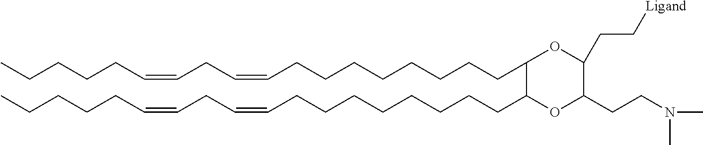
C1(CCCCCCCCC=CCC=CCCCCC)C(CCCCCCCCC=CCC=CCCCCC)OC(CCN(C)C)C(CC[Ligand])O1
